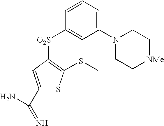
C1(N2CC[NMe]CC2)=CC=CC([O2S]C2=C(SC)SC(C(N)=N)=C2)=C1
